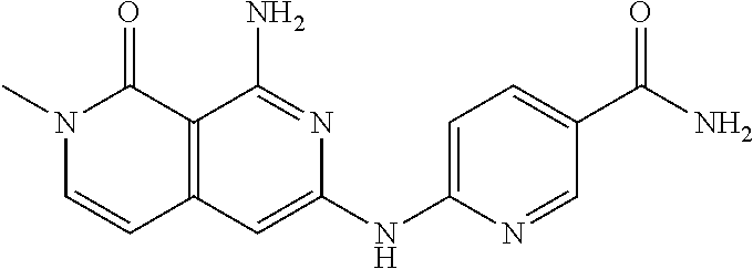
C12=C(C=C(NC3=CC=C(C(N)=O)C=N3)N=C1N)C=CN(C)C2=O
